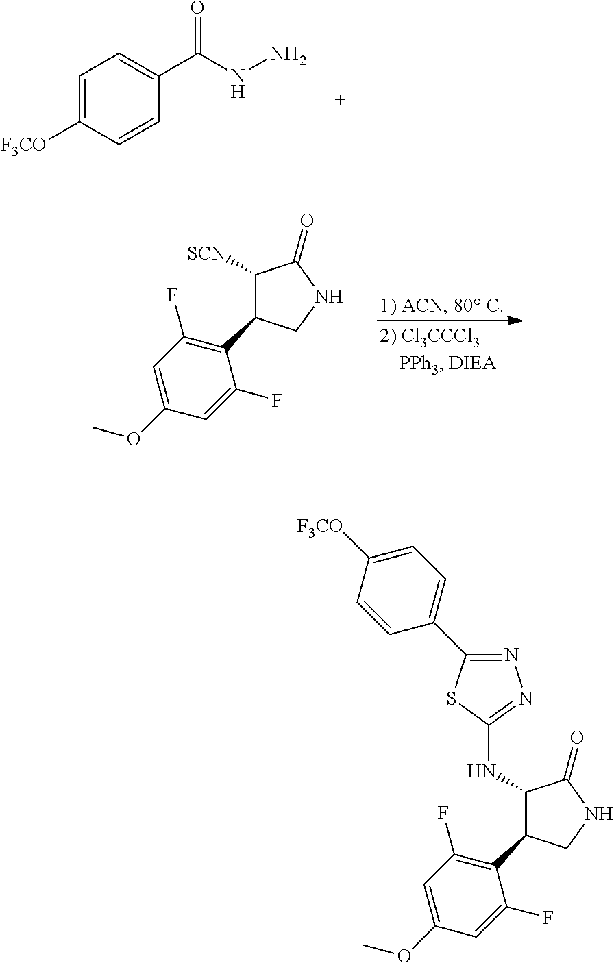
C1=C([F3CO])C=CC(C(NN)=O)=C1.C1([SCN])C(C2=C(F)C=C(OC)C=C2F)CNC1=O.C1(NC2=NN=C(C3=CC=C([F3CO])C=C3)S2)C(C2=C(F)C=C(OC)C=C2F)CNC1=O
